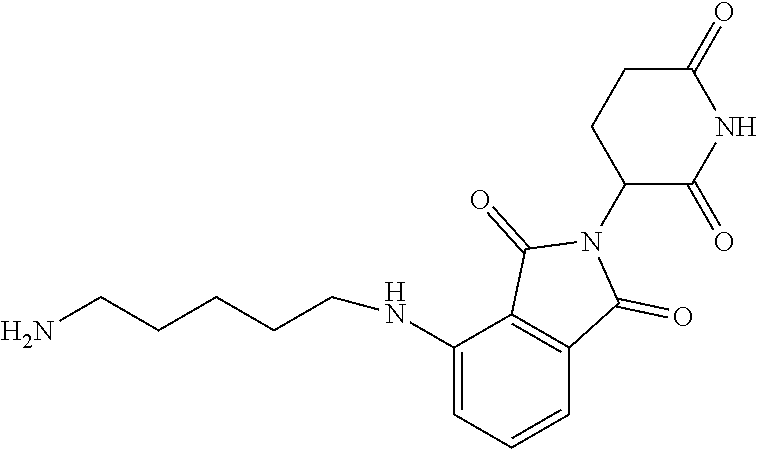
N(C1=CC=CC2=C1C(=O)N(C1C(=O)NC(=O)CC1)C2=O)CCCCCN
